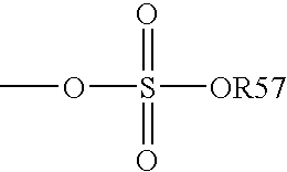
COS(=O)(=O)[OR57]
